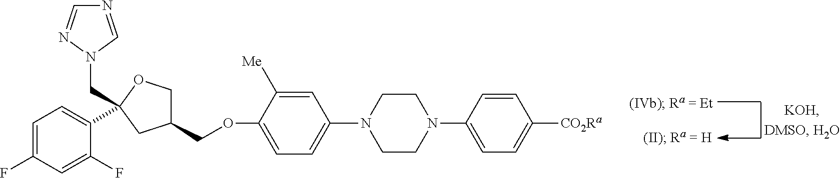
O(CC1COC(CN2C=NC=N2)(C2=CC=C(F)C=C2F)C1)C1=CC=C(N2CCN(C3=CC=C([CO2Ra])C=C3)CC2)C=C1[Me]
